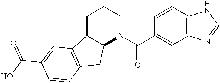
C12C(CCCN1C(C1=CC3=C(C=C1)NC=N3)=O)C1=C(C2)C=CC(C(O)=O)=C1
